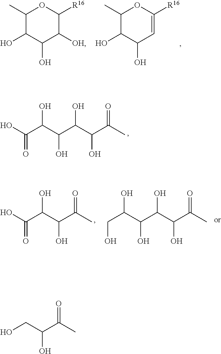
C1(C)C(O)C(O)C([OH])C([R16])O1.C1(C)C(O)C(O)C=C([R16])O1.OC(C(C(C(C(C(C)=O)O)O)O)O)=O.OC(C(C(C(C)=O)O)O)=O.C(C(C(C(C(C)=O)O)O)O)(CO)O.C(C(C(C)=O)O)O
